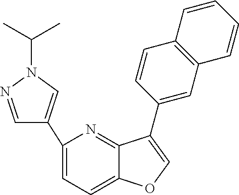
C1(C2=CN(C(C)C)N=C2)=CC=C2C(=N1)C(C1=CC3=C(C=C1)C=CC=C3)=CO2
